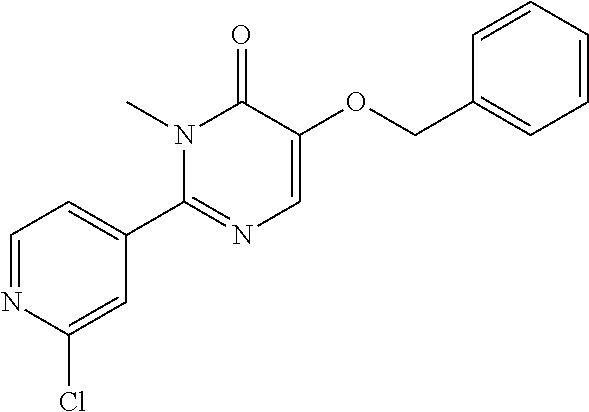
C1=NC(Cl)=CC(C2=NC=C(OCC3=CC=CC=C3)C(=O)N2C)=C1
